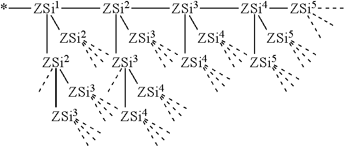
*[ZSi1]([ZSi2]([ZSi3]([ZSi4]([ZSi5](C)(C)C)([ZSi5](C)(C)C)[ZSi5](C)(C)C)([ZSi4](C)(C)C)[ZSi4](C)(C)C)([ZSi3](C)(C)C)[ZSi3](C)([ZSi4](C)(C)C)[ZSi4](C)(C)C)([ZSi2](C)(C)C)[ZSi2](C)([ZSi3](C)(C)C)[ZSi3](C)(C)C
